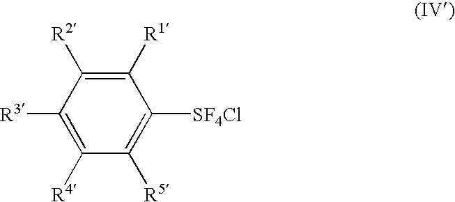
C1([R1])=C([R2])C([R3])=C([R4])C([R5])=C1[SF4Cl]
